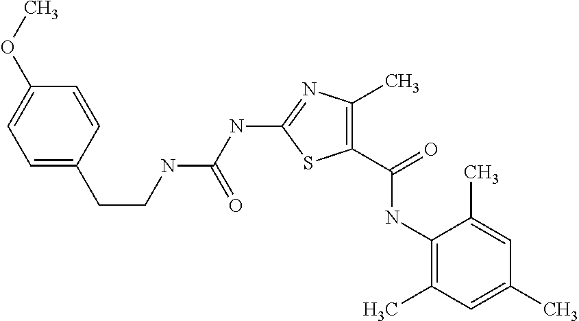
C1(C(=O)NC2=C(C)C=C(C)C=C2C)=C(C)N=C(NC(NCCC2=CC=C(OC)C=C2)=O)S1
